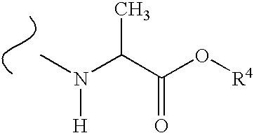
CN(C(C(O[R4])=O)C)[H]
